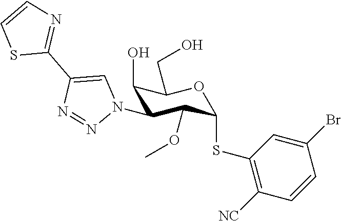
C1(O)C(N2C=C(C3=NC=CS3)N=N2)C(OC)C(SC2=C([NC])C=CC(Br)=C2)OC1CO
